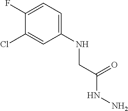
C1=C(F)C(Cl)=CC(NCC(NN)=O)=C1
